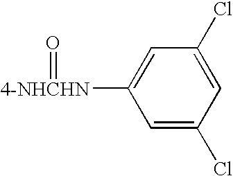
C1([4-NHCHN]=O)=CC(Cl)=CC(Cl)=C1
